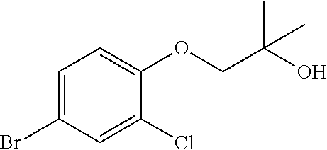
C1=C(Br)C=C(Cl)C(OCC(C)(O)C)=C1
